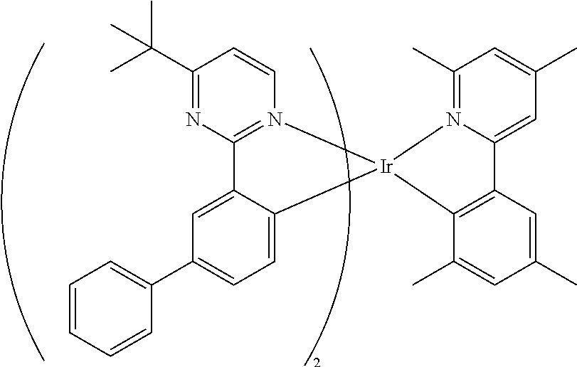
C12=N(C=CC(C(C)(C)C)=N1)[Ir]1(C3=CC=C(C4=CC=CC=C4)C=C23)C2=C(C3=CC(C)=CC(C)=N31)C=C(C)C=C2C
